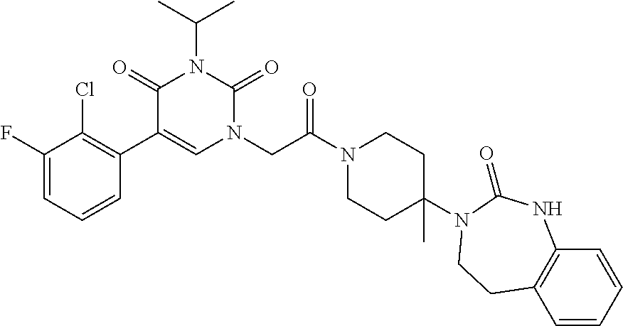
C1(F)=CC=CC(C2=CN(CC(N3CCC(N4C(=O)NC5=C(C=CC=C5)CC4)(C)CC3)=O)C(=O)N(C(C)C)C2=O)=C1Cl
